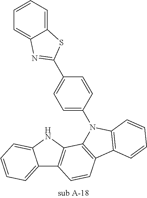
C12=CC=CC=C1NC1=C2C=CC2=C1N(C1=CC=C(C3=NC4=CC=CC=C4S3)C=C1)C1=C2C=CC=C1
